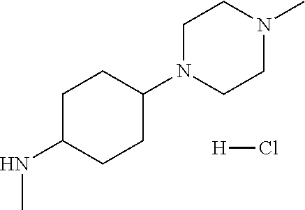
C1C(NC)CCC(N2CCN(C)CC2)C1.[H]Cl
